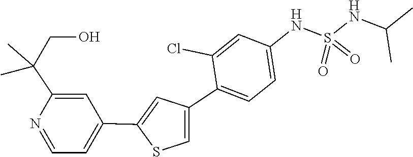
O=S(NC(C)C)(=O)NC1=CC=C(C2=CSC(C3=CC=NC(C(C)(C)CO)=C3)=C2)C(Cl)=C1
